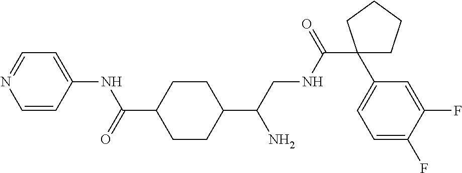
C1=CC(NC(=O)C2CCC(C(CNC(C3(C4=CC=C(F)C(F)=C4)CCCC3)=O)N)CC2)=CC=N1
